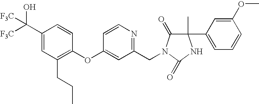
C1(C([F3C])(O)[F3C])=CC(CCC)=C(OC2=CC(CN3C(=O)C(C4=CC=CC(OC)=C4)(C)NC3=O)=NC=C2)C=C1
